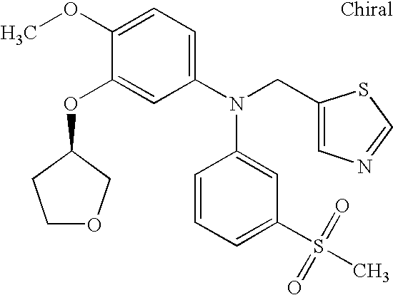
C1(OC)=CC=C(N(CC2=CN=CS2)C2=CC(S(C)(=O)=O)=CC=C2)C=C1OC1CCOC1
